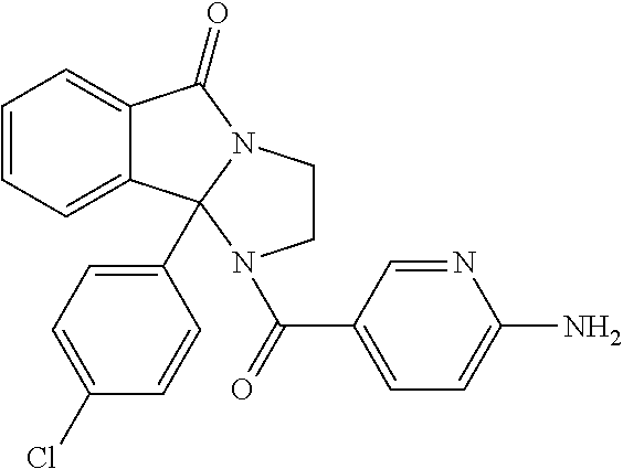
C1=CC=C2C(=C1)C(=O)N1CCN(C(C3=CC=C(N)N=C3)=O)C21C1=CC=C(Cl)C=C1
